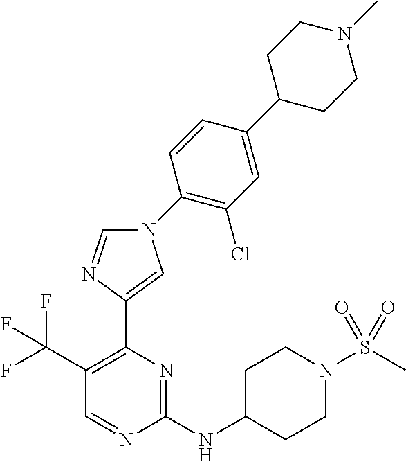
C1(NC2CCN(S(C)(=O)=O)CC2)=NC(C2=CN(C3=C(Cl)C=C(C4CCN(C)CC4)C=C3)C=N2)=C(C(F)(F)F)C=N1
